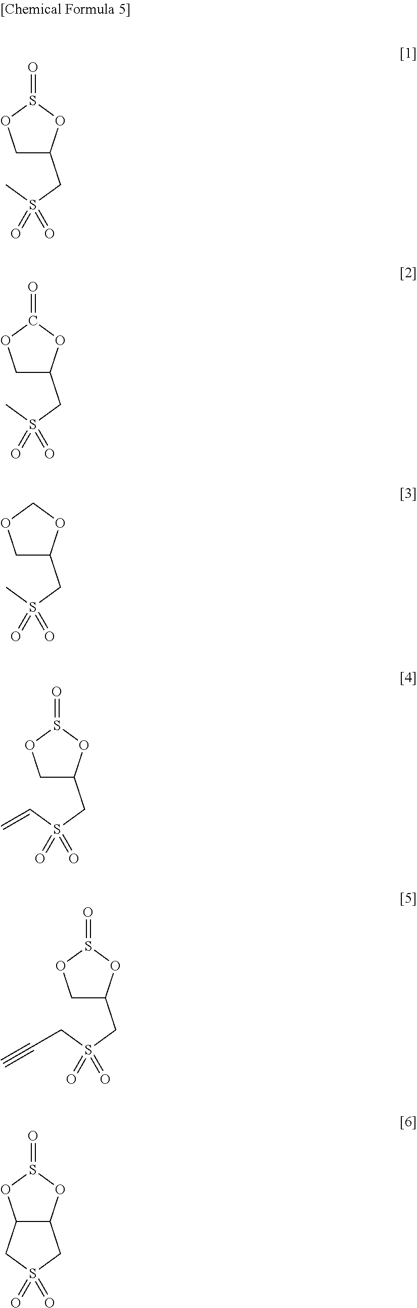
C1C(CS(C)(=O)=O)OS(=O)O1.C1C(CS(C)(=O)=O)OC(=O)O1.C1C(CS(C)(=O)=O)OCO1.C1C(CS(C=C)(=O)=O)OS(=O)O1.C1C(CS(CC#C)(=O)=O)OS(=O)O1.C12C(OS(=O)O1)CS(=O)(=O)C2
